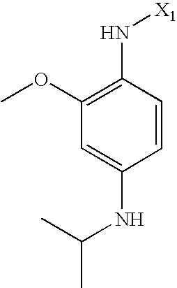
C1=C(NC(C)C)C=CC(N[X1])=C1OC
